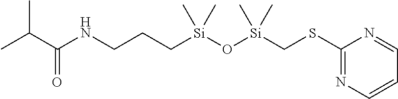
C1(SC[Si](O[Si](CCCNC(C(C)C)=O)(C)C)(C)C)=NC=CC=N1
